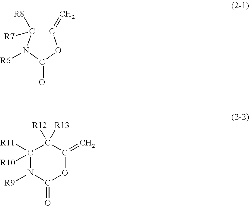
C1(=C)C([R8])([R7])N([R6])C(=O)O1.C1([R11])([R10])N([R9])C(=O)OC(=C)C1([R13])[R12]
